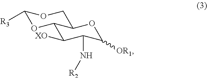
C1([XO])C(N[R2])C([OR1])OC2C1OC([R3])OC2
